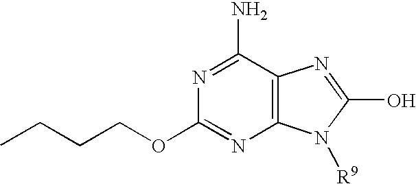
C12=C(C(N)=NC(OCCCC)=N1)N=C(O)N2[R9]
